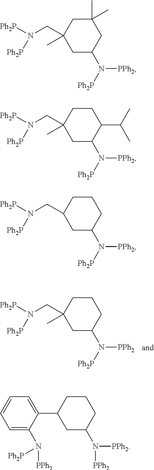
C1CC(CN([Ph2P])[Ph2P])(C)CC(N([Ph2P])[PPh2])C1.C1(C)(C)CC(CN([Ph2P])[Ph2P])(C)CC(N([Ph2P])[PPh2])C1.C1CC(CN([Ph2P])[Ph2P])(C)CC(N([Ph2P])[PPh2])C1C(C)C.C1CC(CN([Ph2P])[Ph2P])CC(N([Ph2P])[PPh2])C1.C1CC(C2=CC=CC=C2N([PPh2])[Ph2P])CC(N([PPh2])[PPh2])C1
